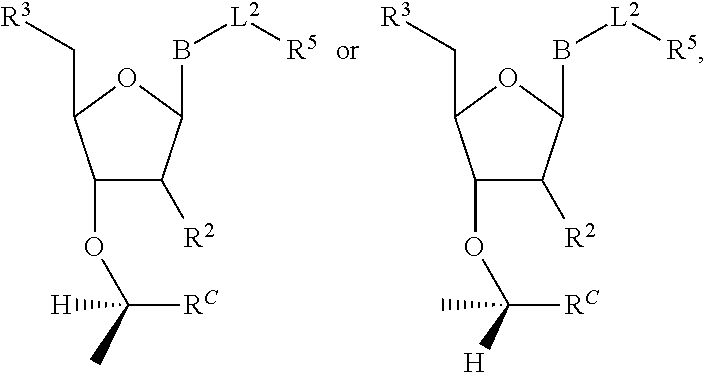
C1(OC([RC])(C)[H])C([R2])C(B[L2][R5])OC1C[R3].C1(OC([RC])([H])C)C([R2])C(B[L2][R5])OC1C[R3]
